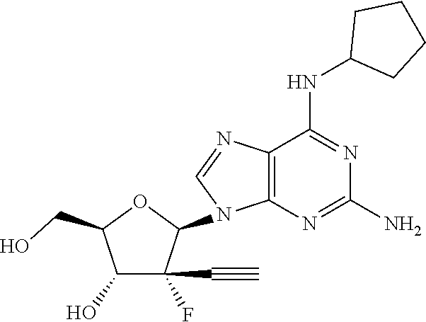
C12=C(N=C(N)N=C1NC1CCCC1)N(C1OC(CO)C(O)C1(C#C)F)C=N2
